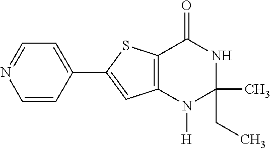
C1=CC(C2=CC3=C(S2)C(=O)NC(C)(CC)N3[H])=CC=N1
